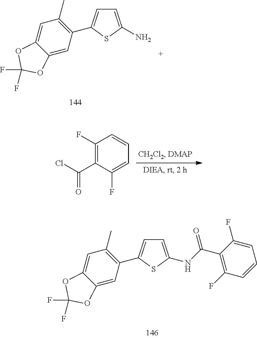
C1=C(N)SC(C2=C(C)C=C3C(=C2)OC(F)(F)O3)=C1.C1(F)=C(C(Cl)=O)C(F)=CC=C1.C1=C(NC(C2=C(F)C=CC=C2F)=O)SC(C2=C(C)C=C3C(=C2)OC(F)(F)O3)=C1
